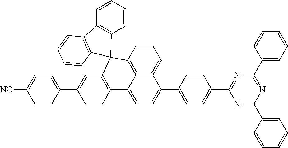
C1=CC2=C3C(=C1)C(C1=CC=C(C4=NC(C5=CC=CC=C5)=NC(C5=CC=CC=C5)=N4)C=C1)=CC=C3C1=C(C=C(C3=CC=C([NC])C=C3)C=C1)C21C2=C(C=CC=C2)C2=C1C=CC=C2
